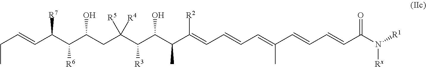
C([R6])(C(C=CCC)[R7])C(CC(C(C(C(C(=CC=CC=C(C=CC=CC(N([R1])[Rx])=O)C)[R2])C)O)[R3])([R5])[R4])O
